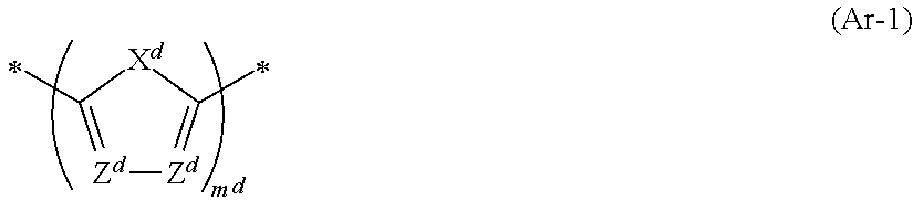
[Zd]1=C(C)[Xd]C(C)=[Zd]1
